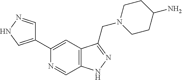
C1(C2=CNN=C2)=CC2=C(C=N1)NN=C2CN1CCC(N)CC1
